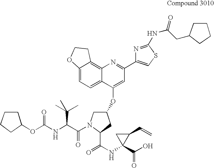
C12=CC=C3C(=C1CCO2)N=C(C1=CSC(NC(=O)CC2CCCC2)=N1)C=C3OC1CN(C(=O)C(C(C)(C)C)NC(OC2CCCC2)=O)C(C(=O)NC2(C(=O)O)C(C=C)C2)C1
